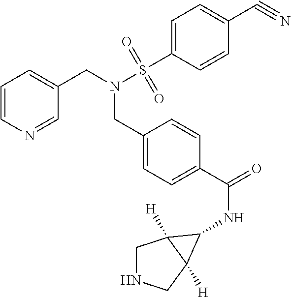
C1=CN=CC(CN(S(C2=CC=C(C#N)C=C2)(=O)=O)CC2=CC=C(C(=O)NC3C4([H])CNCC43[H])C=C2)=C1
